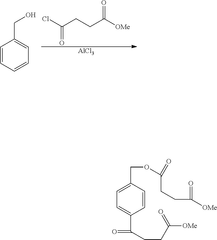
ClC(CCC([OMe])=O)=O.[AlCl3].C1=CC=CC=C1CO.C1=CC(COC(=O)CCC(=O)[OMe])=CC=C1C(=O)CCC([OMe])=O
